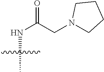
N(C)C(CN1CCCC1)=O
